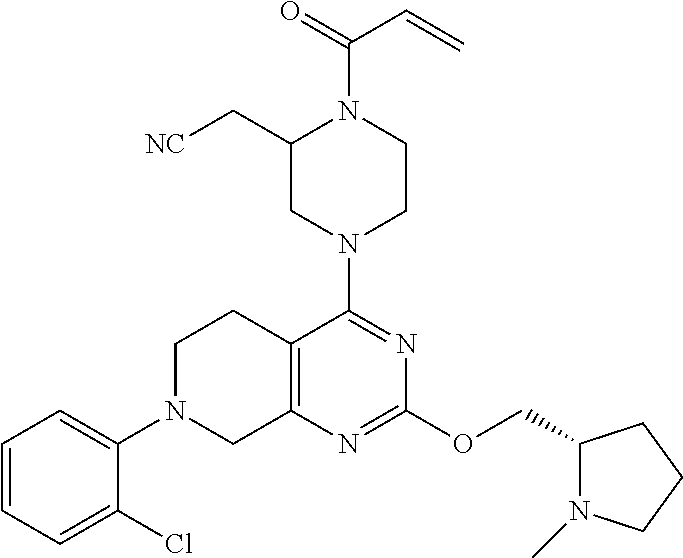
C1=CC=C(Cl)C(N2CC3=C(CC2)C(N2CCN(C(C=C)=O)C(C[NC])C2)=NC(OCC2N(C)CCC2)=N3)=C1
